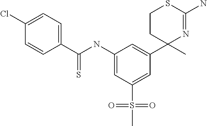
C1(C2=CC(NC(=S)C3=CC=C(Cl)C=C3)=CC(S(C)(=O)=O)=C2)(C)N=C(N)SCC1
